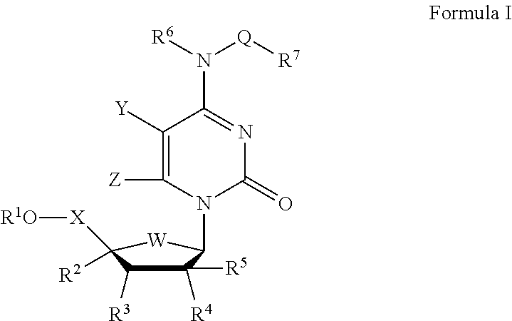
C1([Y])=C([Z])N(C2C([R4])([R5])C([R3])C([X][R1O])([R2])[W]2)C(=O)N=C1N([R6])[Q][R7]
